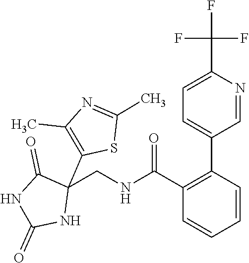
C1(C(=O)NCC2(C3=C(C)N=C(C)S3)C(=O)NC(=O)N2)=C(C2=CC=C(C(F)(F)F)N=C2)C=CC=C1
